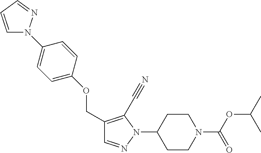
C1CN(C(OC(C)C)=O)CCC1N1N=CC(COC2=CC=C(N3C=CC=N3)C=C2)=C1C#N
